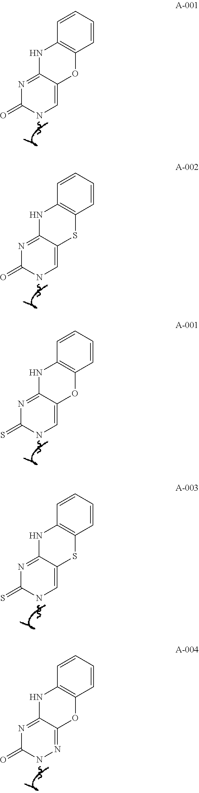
C1=CC=CC2=C1NC1=NC(=O)NC=C1O2.C1=CC=CC2=C1NC1=NC(=O)NC=C1S2.C1=CC=CC2=C1NC1=NC(=S)NC=C1O2.C1=CC=CC2=C1NC1=NC(=S)NC=C1S2.C1=CC=CC2=C1NC1=NC(=O)NN=C1O2
